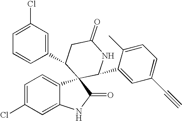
C1(C2C3(C4=CC=C(Cl)C=C4NC3=O)C(C3=CC(C#C)=CC=C3C)NC(=O)C2)=CC(Cl)=CC=C1
